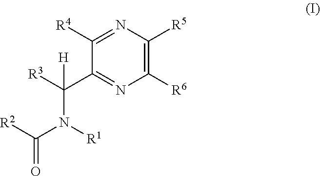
N1=C([R4])C(C([R3])([H])N(C([R2])=O)[R1])=NC([R6])=C1[R5]
